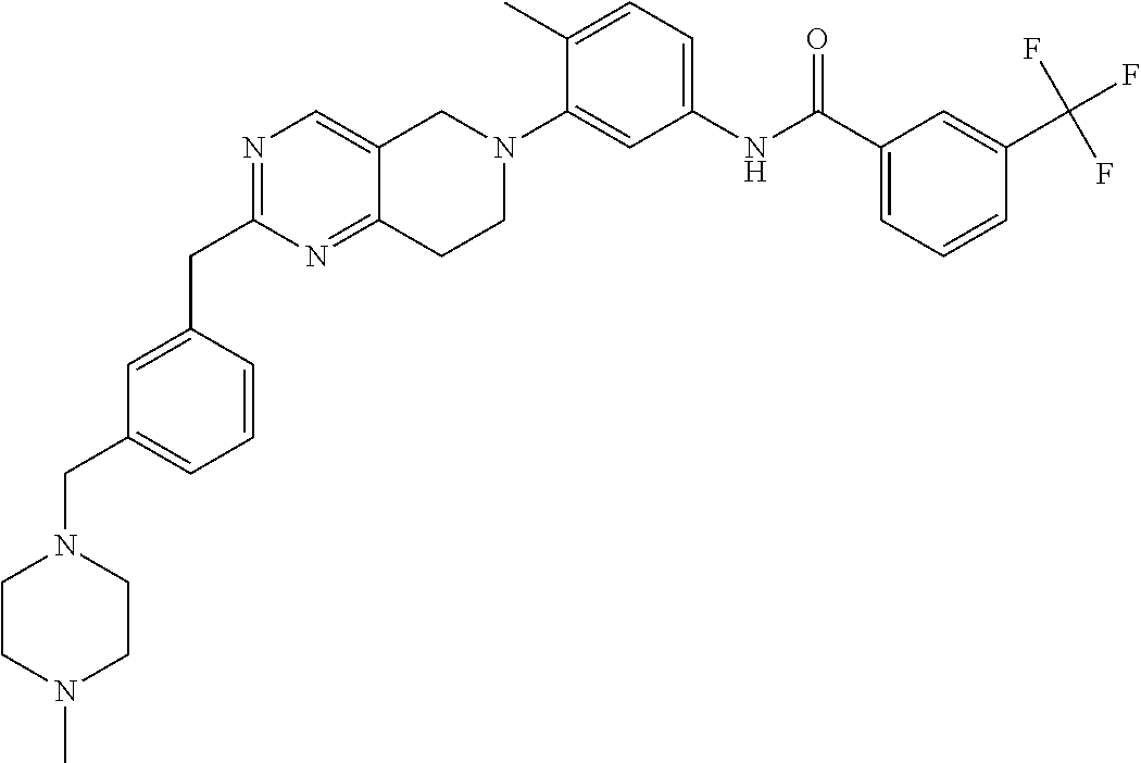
N1=C(CC2=CC(CN3CCN(C)CC3)=CC=C2)N=C2C(=C1)CN(C1=CC(NC(C3=CC=CC(C(F)(F)F)=C3)=O)=CC=C1C)CC2
